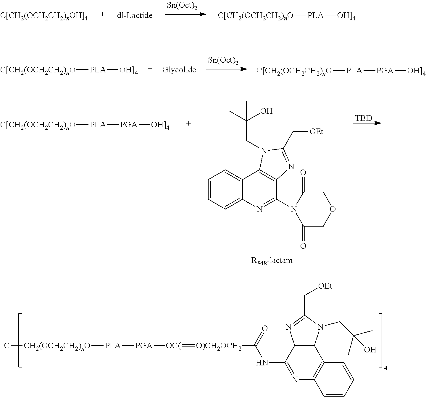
C[CH2(OCH2CH2)nO][PLA][PGA][OC(]=[O)CH2OCH2]C(NC1=NC2=C(C3=C1N=C(C[OEt])N3CC(C)(C)O)C=CC=C2)=O.[C[CH2(OCH2CH2)nO][PLA][OH]4].[C[CH2(OCH2CH2)nO][PLA][OH]4].[Glycolide].[C[CH2(OCH2CH2)nO][PLA][PGA][OH]4].C1=CC=C2C(=C1)C1=C(C(N3C(=O)COCC3=O)=N2)N=C(C[OEt])N1CC(C)(O)C.[R848-lactam].[TBD].[C[CH2(OCH2CH2)nO][PLA][PGA][OH]4]
